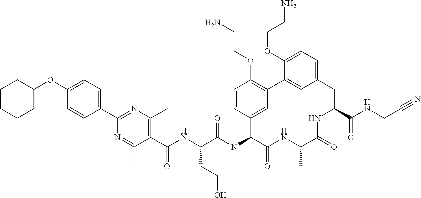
C1CCCC(OC2=CC=C(C3=NC(C)=C(C(=O)NC(CCO)C(=O)N(C)C4C5=CC(=C(OCCN)C=C5)C5=CC(=CC=C5OCCN)CC(C(=O)NCC#N)NC(=O)C(C)NC4=O)C(C)=N3)C=C2)C1
